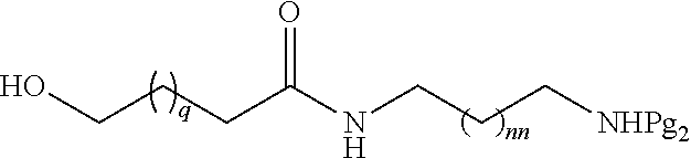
O=C(NCCC[NHPg2])CCCO
